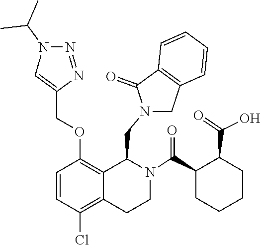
C12=C(C=CC=C1)CN(CC1C3=C(OCC4=CN(C(C)C)N=N4)C=CC(Cl)=C3CCN1C(C1CCCCC1C(=O)O)=O)C2=O
